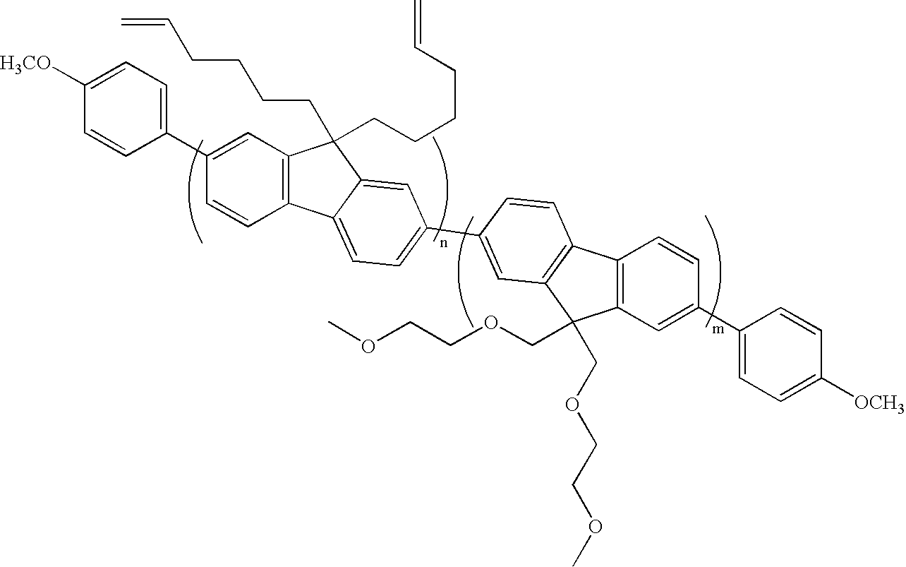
C1(C2=CC3=C(C=C2)C2=CC=C(C4=CC5=C(C=C4)C4=C(C5(COCCOC)COCCOC)C=C(C5=CC=C([OCH3])C=C5)C=C4)C=C2C3(CCCCC=C)CCCCC=C)=CC=C([H3CO])C=C1
